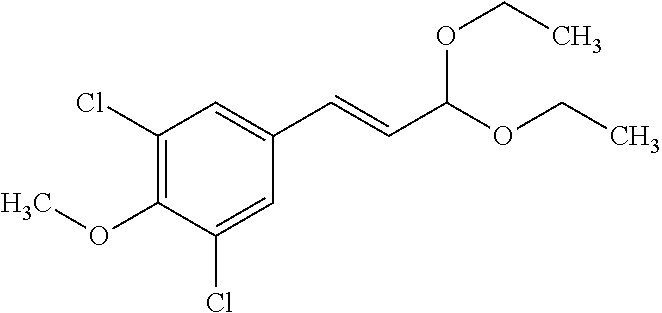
C1(Cl)=C(OC)C(Cl)=CC(C=CC(OCC)OCC)=C1
